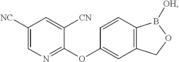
C1([NC])=CN=C(OC2=CC3=C(C=C2)B([OH])OC3)C([CN])=C1
